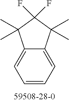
C1=C2C(=CC=C1)C(C)(C)C(F)(F)C2(C)C
